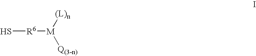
S[R6][M]([(L)n])[Q(3-n)]
